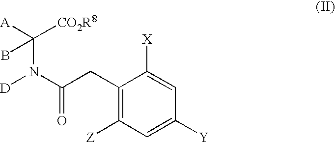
C1(CC(N([D])C([A])([CO2R8])B)=O)=C([Z])C=C([Y])C=C1[X]
